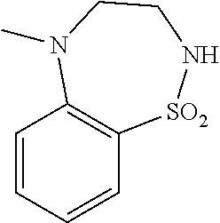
C1=CC=CC2=C1N(C)CCN[SO2]2
